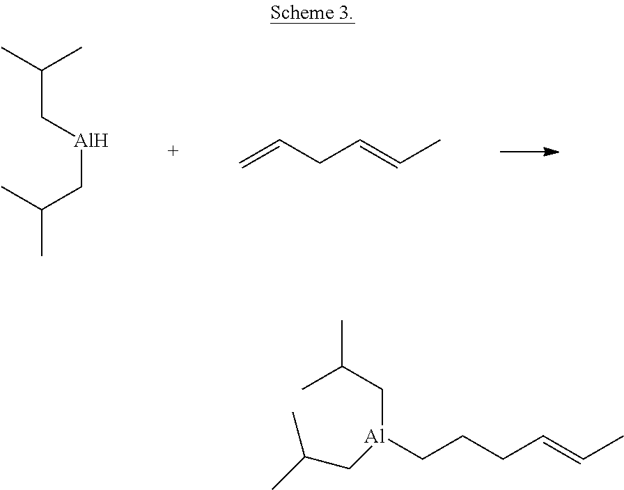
CC(C[Al](CC(C)C)CCCC=CC)C.CC(C[Al]CC(C)C)C.C=CCC=CC
